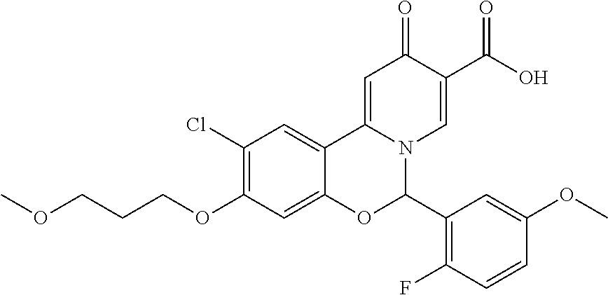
C1(Cl)=C(OCCCOC)C=C2C(=C1)C1=CC(=O)C(C(O)=O)=CN1C(C1=C(F)C=CC(OC)=C1)O2
